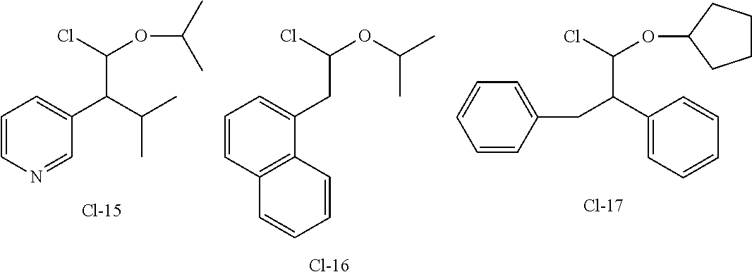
C(Cl)(OC(C)C)C(C1=CC=CN=C1)C(C)C.[Cl-15].C(Cl)(CC1=CC=CC2=C1C=CC=C2)OC(C)C.[Cl-16].C(Cl)(OC1CCCC1)C(CC1=CC=CC=C1)C1=CC=CC=C1.[Cl-17]
